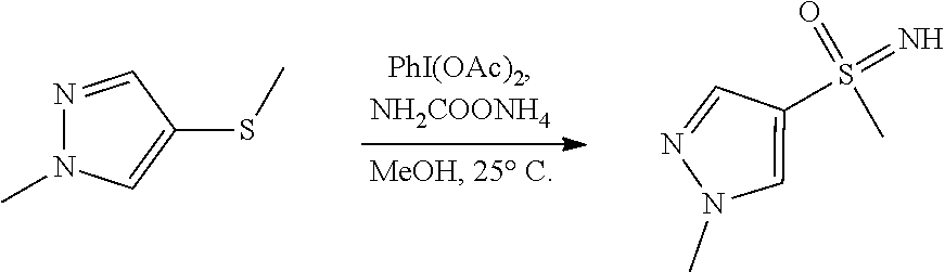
CN1C=C(S(C)(=O)=N)C=N1.N1=CC(SC)=CN1C
